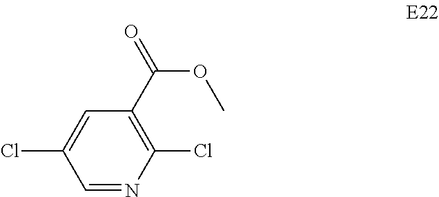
C1=C(Cl)C=NC(Cl)=C1C(=O)OC
